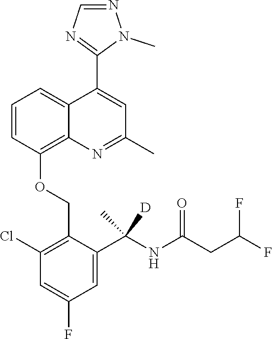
C1=CC(OCC2=C(Cl)C=C(F)C=C2C(NC(CC(F)F)=O)([D])C)=C2C(=C1)C(C1=NC=NN1C)=CC(C)=N2
